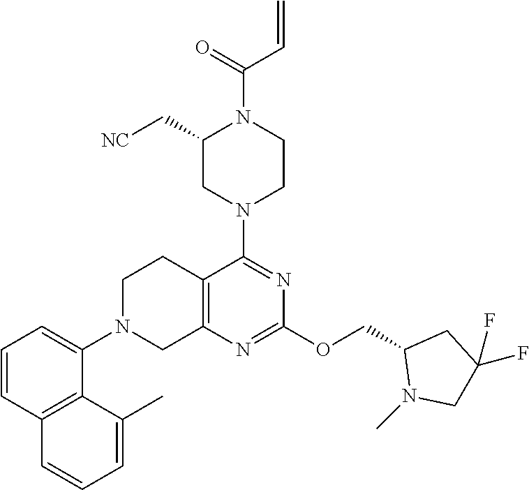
C12=C(N=C(OCC3N(C)CC(F)(F)C3)N=C1N1CCN(C(C=C)=O)C(C[NC])C1)CN(C1=CC=CC3=C1C(C)=CC=C3)CC2
